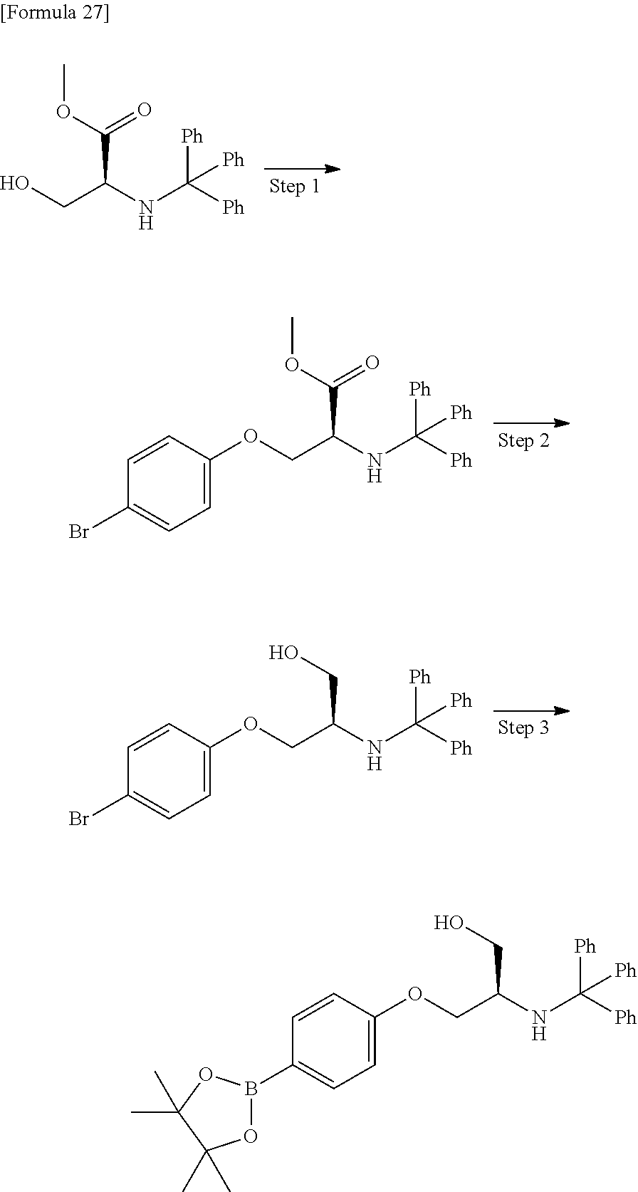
OCC(C(OC)=O)NC([Ph])([Ph])[Ph].O(CC(C(OC)=O)NC([Ph])([Ph])[Ph])C1=CC=C(Br)C=C1.O(CC(CO)NC([Ph])([Ph])[Ph])C1=CC=C(Br)C=C1.O(CC(CO)NC([Ph])([Ph])[Ph])C1=CC=C(B2OC(C)(C)C(C)(C)O2)C=C1
